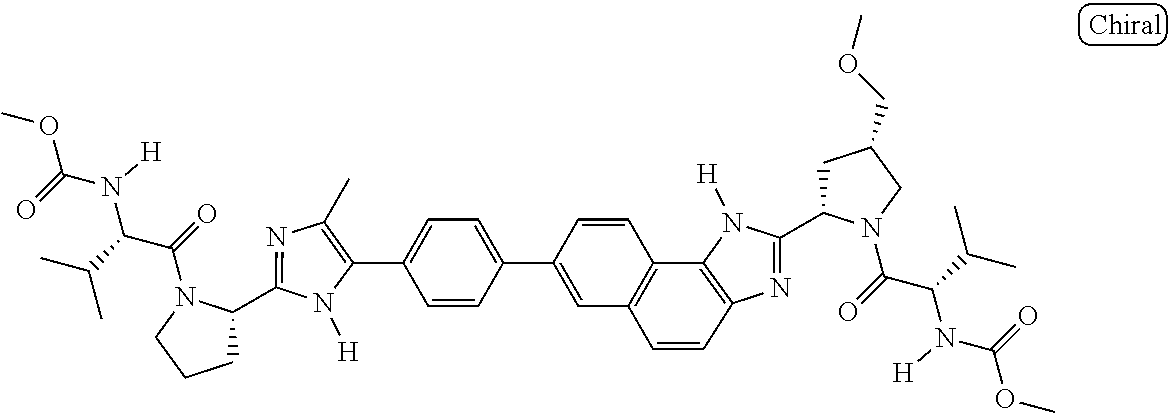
C1(C2=CC=C(C3=CC4=C(C5=C(N=C(C6CC(COC)CN6C(=O)C(C(C)C)N([H])C(=O)OC)N5[H])C=C4)C=C3)C=C2)=C(C)N=C(C2CCCN2C(=O)C(C(C)C)N([H])C(=O)OC)N1[H]
